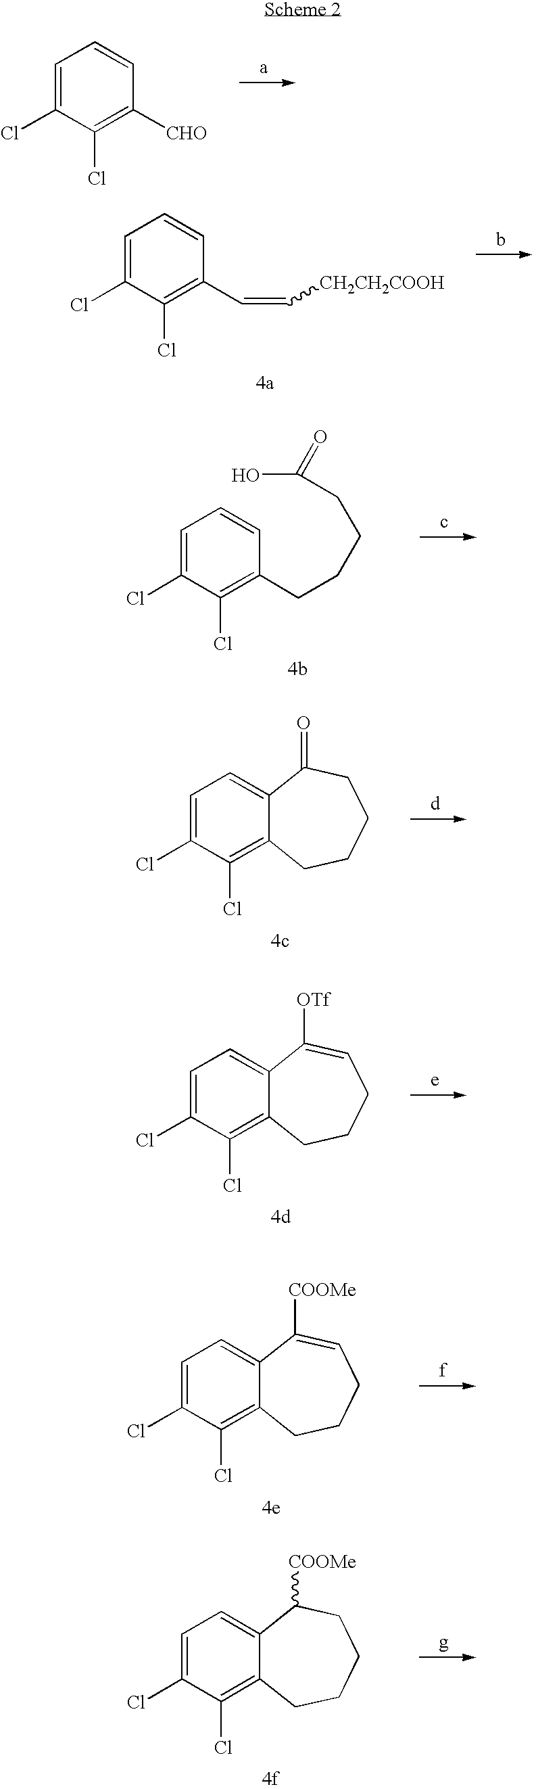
C1=C(Cl)C(Cl)=C([CHO])C=C1.C1=C(Cl)C(Cl)=C(C=C[CH2CH2COOH])C=C1.C1=C(Cl)C(Cl)=C(CCCCC(O)=O)C=C1.C1=C(Cl)C(Cl)=C2C(=C1)C(=O)CCCC2.C1=C(Cl)C(Cl)=C2C(=C1)C([OTf])=CCCC2.C1=C(Cl)C(Cl)=C2C(=C1)C([COOMe])=CCCC2.C1=C(Cl)C(Cl)=C2C(=C1)C([COOMe])CCCC2
